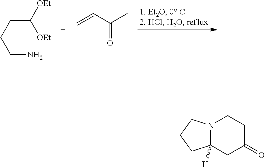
C(CCCN)([OEt])[OEt].C=CC(=O)C.N12C([H])(CC(=O)CC1)CCC2
